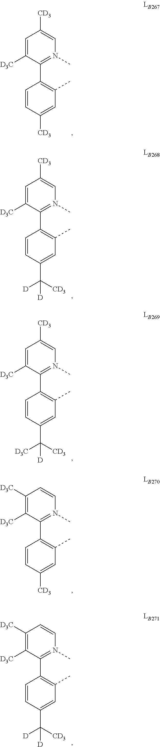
C1=C([D3C])C(C2=C(C)C=C([CD3])C=C2)=N(C)C=C1[CD3].C1=C([D3C])C(C2=C(C)C=C(C([D])([CD3])[D])C=C2)=N(C)C=C1[CD3].C1=C([D3C])C(C2=C(C)C=C(C([D3C])([CD3])[D])C=C2)=N(C)C=C1[CD3].C1([D3C])=C([D3C])C(C2=C(C)C=C([CD3])C=C2)=N(C)C=C1.C1([D3C])=C([D3C])C(C2=C(C)C=C(C([D])([CD3])[D])C=C2)=N(C)C=C1
